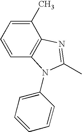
C1(C)=CC=CC2=C1N=C(C)N2C1=CC=CC=C1
